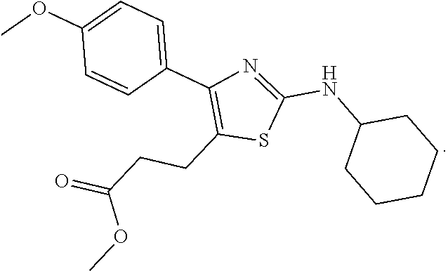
C1C(NC2=NC(C3=CC=C(OC)C=C3)=C(CCC(=O)OC)S2)CCCC1
